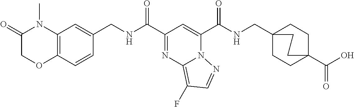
C12=C(C=CC(CNC(C3=NC4=C(F)C=NN4C(C(NCC45CCC(C(O)=O)(CC4)CC5)=O)=C3)=O)=C1)OCC(=O)N2C
